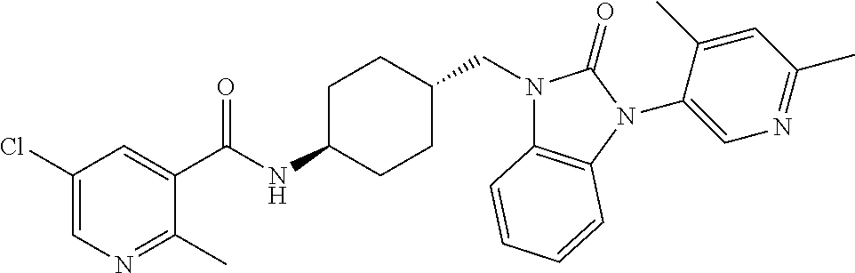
C1(Cl)=CN=C(C)C(C(NC2CCC(CN3C4=C(N(C5=CN=C(C)C=C5C)C3=O)C=CC=C4)CC2)=O)=C1
